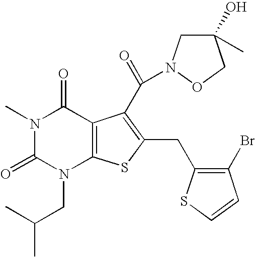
N1(C)C(=O)N(CC(C)C)C2=C(C1=O)C(C(=O)N1CC(C)(O)CO1)=C(CC1=C(Br)C=CS1)S2
